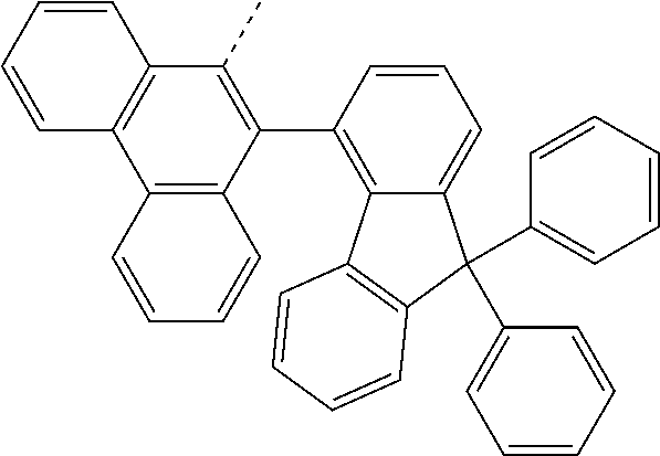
C12=C(C3=C(C)C4=C(C5=C3C=CC=C5)C=CC=C4)C=CC=C1C(C1=CC=CC=C1)(C1=CC=CC=C1)C1=C2C=CC=C1
